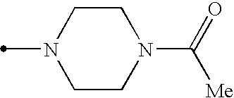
CN1CCN(C(=O)[Me])CC1
